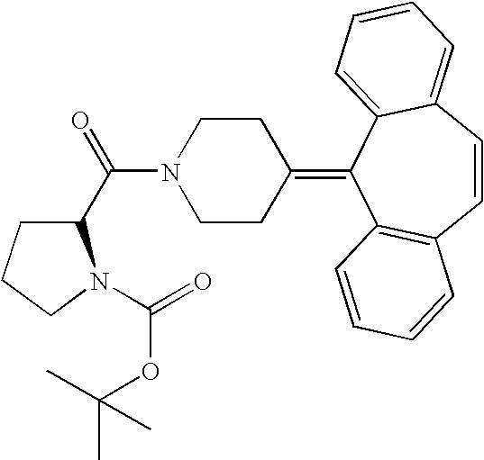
C1(C(N2CCC(=C3C4=C(C=CC5=CC=CC=C35)C=CC=C4)CC2)=O)CCCN1C(=O)OC(C)(C)C
